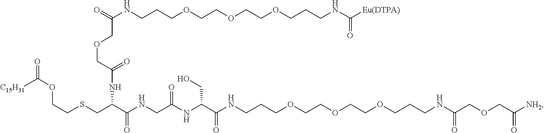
[C15H31]C(OCCSCC(NC(=O)COCC(NCCCOCCOCCOCCCNC([Eu(DTPA)])=O)=O)C(NCC(NC(C(NCCCOCCOCCOCCCNC(COCC([NH2])=O)=O)=O)CO)=O)=O)=O
